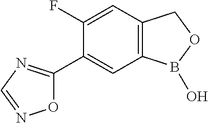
C12=C(B(O)OC1)C=C(C1=NC=NO1)C(F)=C2
